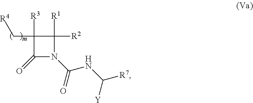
C1([R1])([R2])C(C[R4])([R3])C(=O)N1C(=O)NC([R7])[Y]
